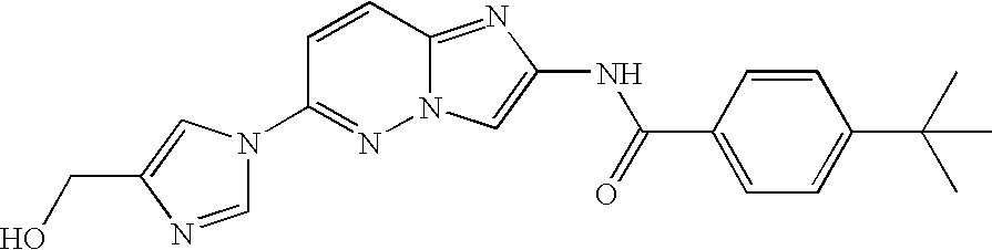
C1=CC(C(=O)NC2=CN3N=C(N4C=NC(CO)=C4)C=CC3=N2)=CC=C1C(C)(C)C
